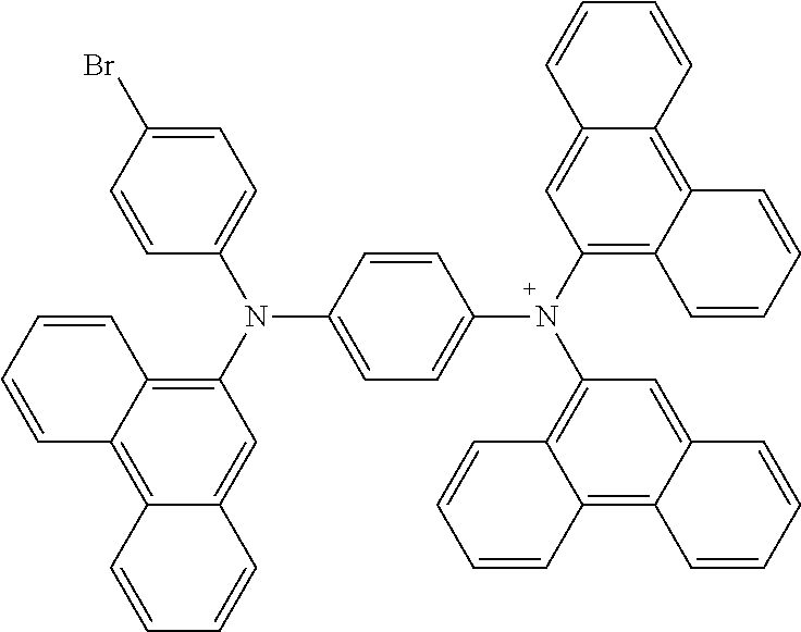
C1=CC(Br)=CC=C1N(C1=C2C(=C3C(=C1)C=CC=C3)C=CC=C2)C1=CC=C(N(C2=C3C(=C4C(=C2)C=CC=C4)C=CC=C3)C2=C3C(=C4C(=C2)C=CC=C4)C=CC=C3)C=C1
